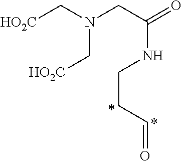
N(CCC=O)C(=O)CN(C[HO2C])C[HO2C]
